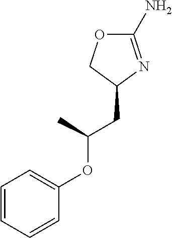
C1=CC=CC(OC(CC2N=C(N)OC2)C)=C1
